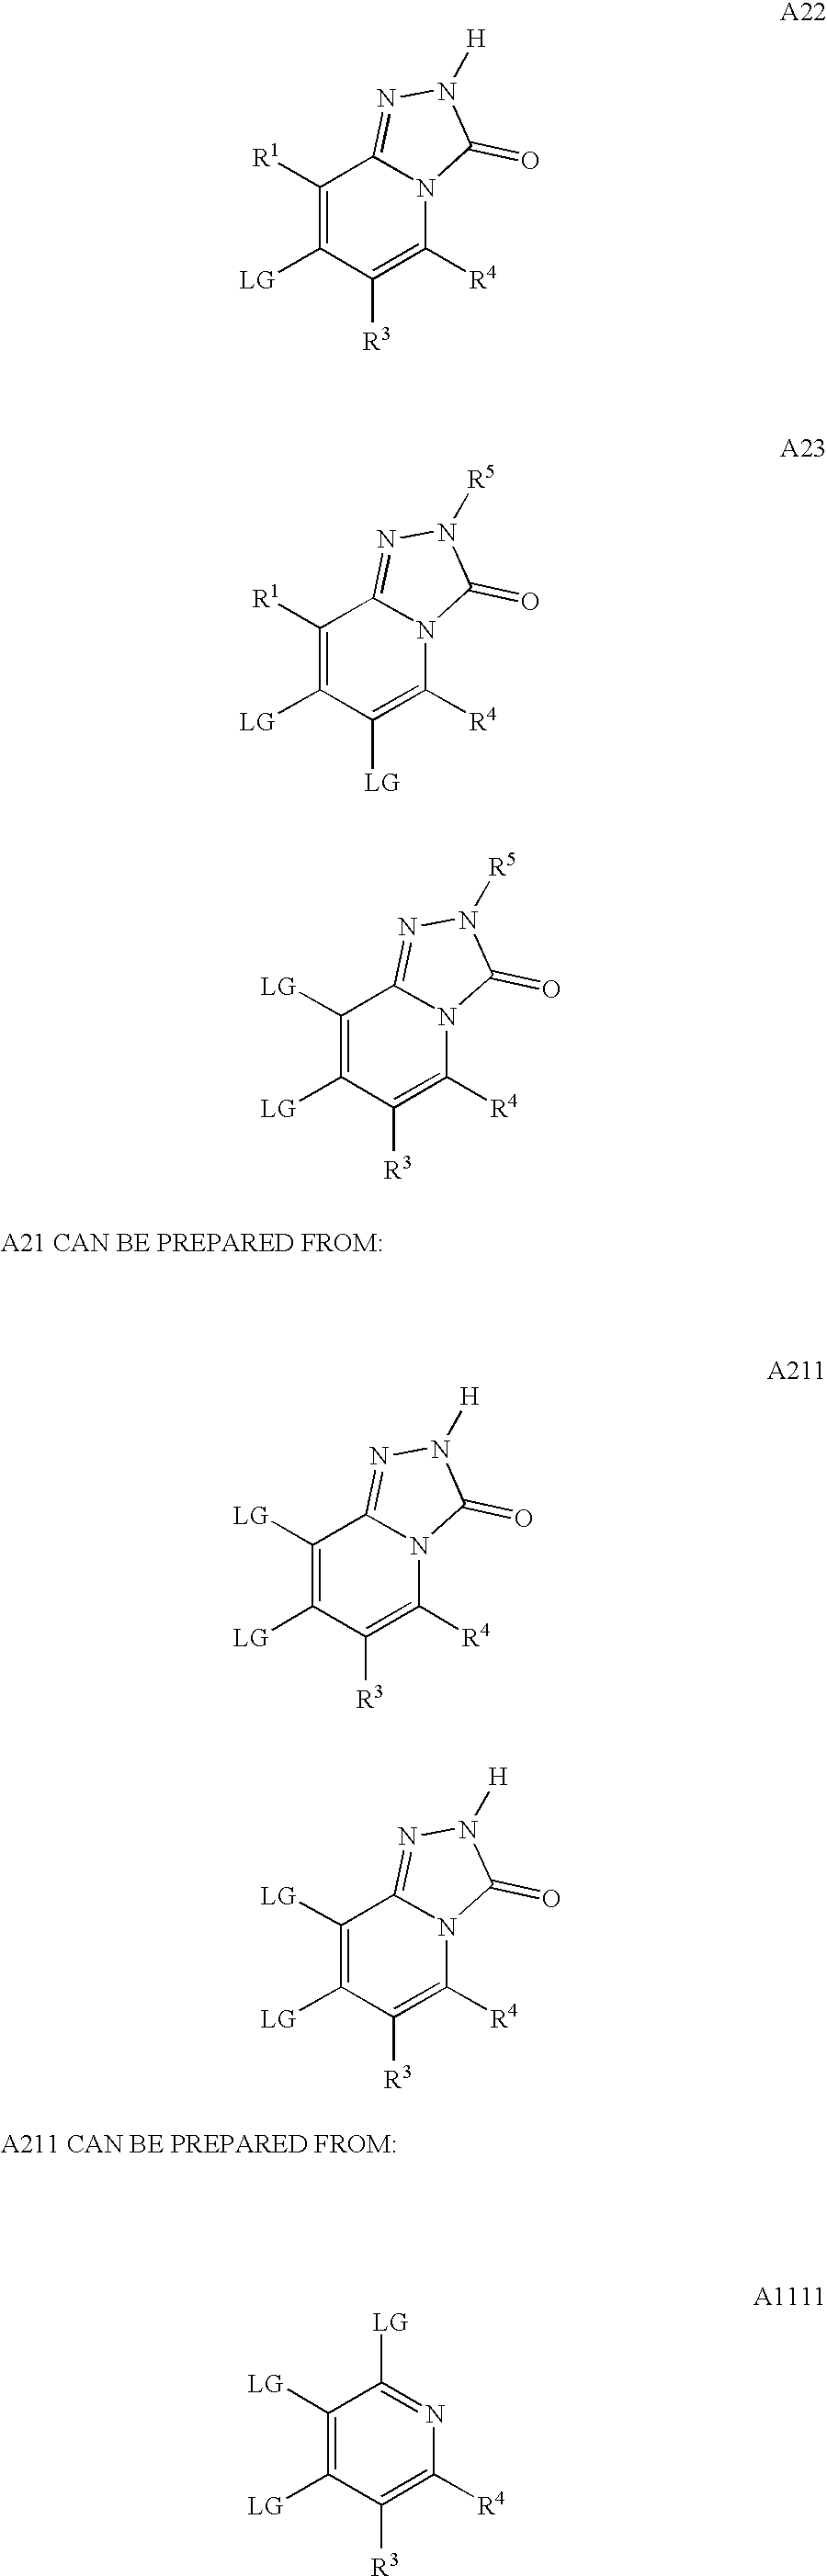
C1([R1])=C([LG])C([R3])=C([R4])N2C1=NN([H])C2=O.C1([R1])=C([LG])C([LG])=C([R4])N2C1=NN([R5])C2=O.C1([LG])=C([LG])C([R3])=C([R4])N2C1=NN([R5])C2=O.C1([LG])=C([LG])C([R3])=C([R4])N2C1=NN([H])C2=O.C1([LG])=C([LG])C([R3])=C([R4])N2C1=NN([H])C2=O.C1([LG])=C([LG])C([R3])=C([R4])N=C1[LG]
